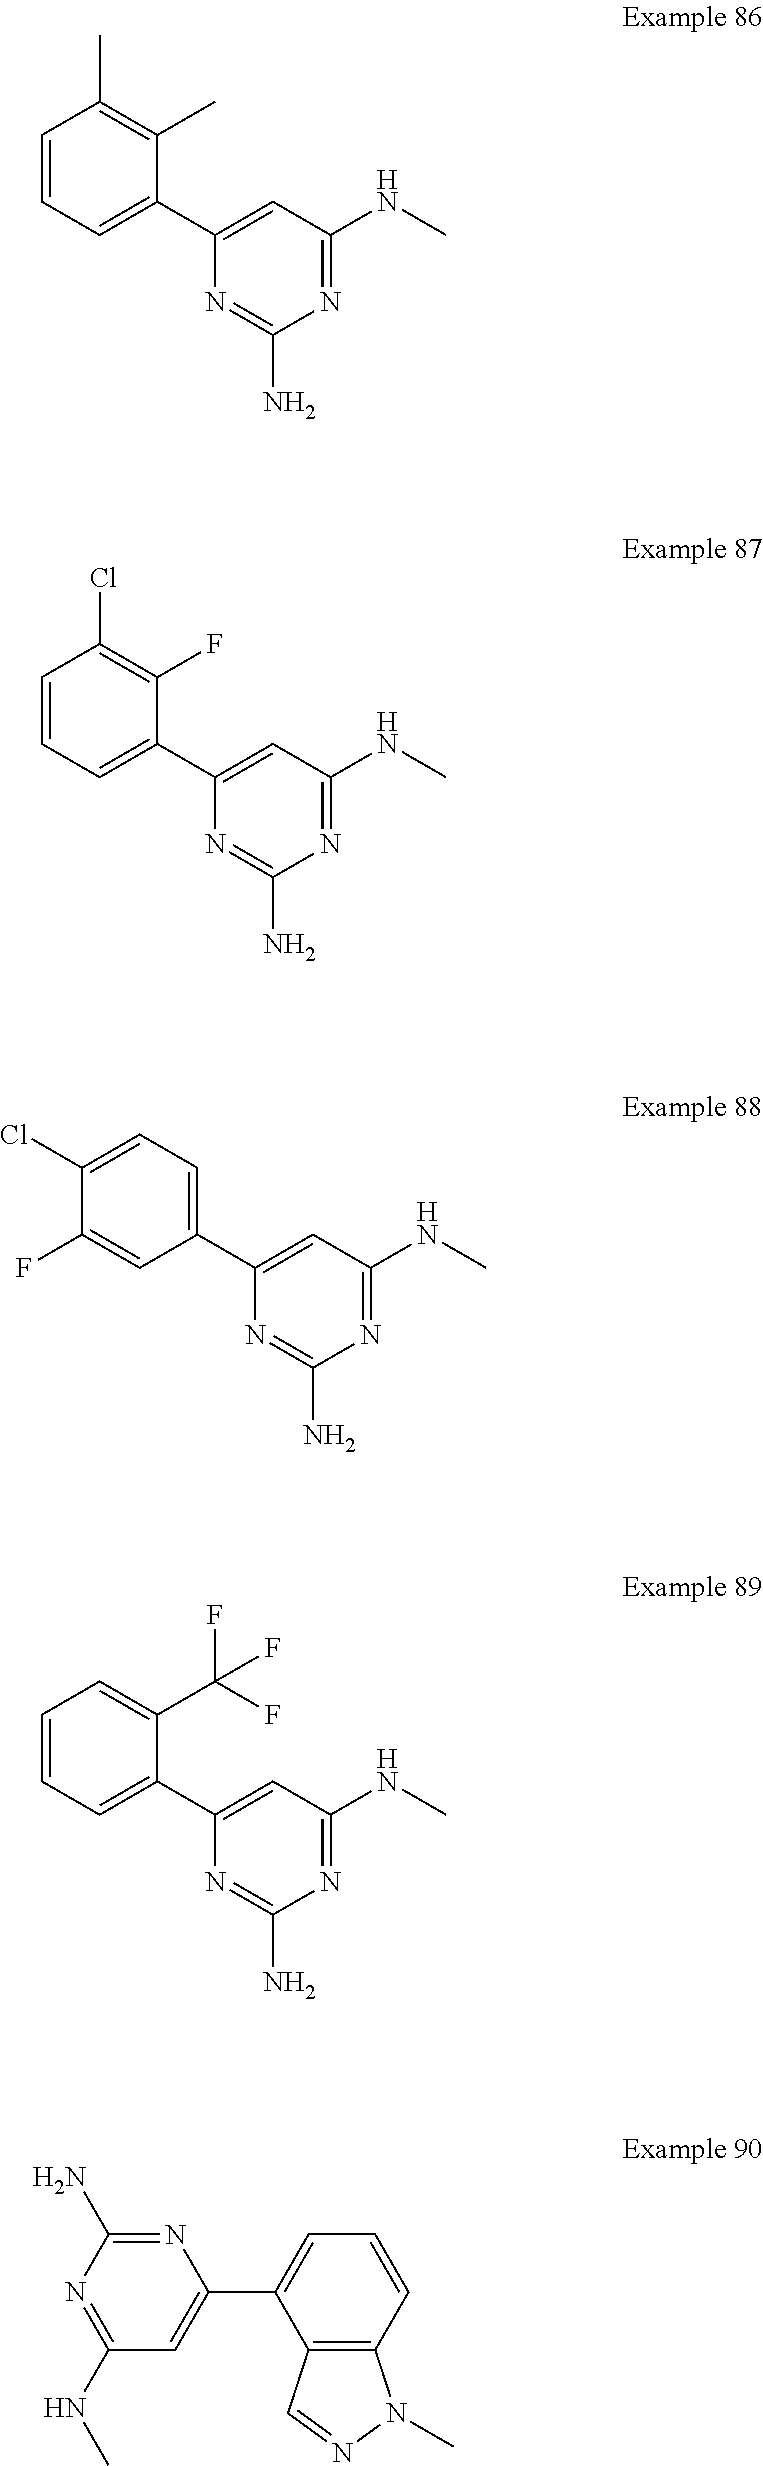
C1=CC(C)=C(C)C(C2=CC(NC)=NC(N)=N2)=C1.C1=CC(Cl)=C(F)C(C2=CC(NC)=NC(N)=N2)=C1.C1(F)=CC(C2=CC(NC)=NC(N)=N2)=CC=C1Cl.C1=CC=C(C(F)(F)F)C(C2=CC(NC)=NC(N)=N2)=C1.C1(NC)=NC(N)=NC(C2=CC=CC3=C2C=NN3C)=C1
